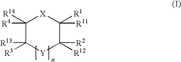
C1([R14])([R4])C([R3])([R13])[Y]C([R12])([R2])C([R1])([R11])[X]1
